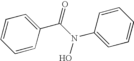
C1=CC(C(N(O)C2=CC=CC=C2)=O)=CC=C1
